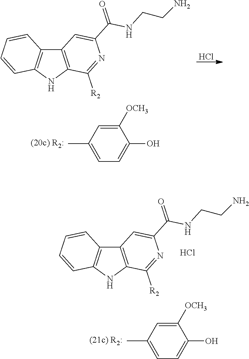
CC1=CC=C(O)C([OCH3])=C1.C12=C(NC3=C1C=CC=C3)C([R2])=NC(C(NCCN)=O)=C2.Cl.CC1=CC=C(O)C([OCH3])=C1.C12=C(NC3=C1C=CC=C3)C([R2])=NC(C(NCCN)=O)=C2.Cl
